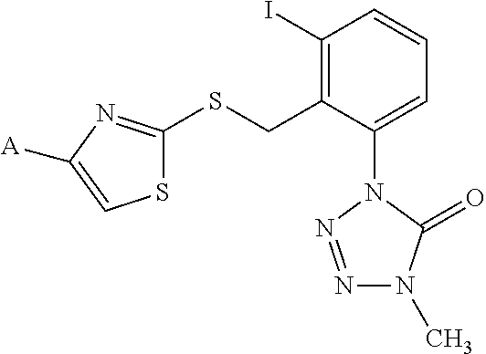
C1(I)=C(CSC2=NC([A])=CS2)C(N2N=NN(C)C2=O)=CC=C1
